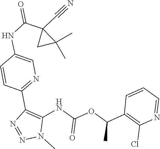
C1(C(OC(NC2=C(C3=NC=C(NC(C4(C#N)CC4(C)C)=O)C=C3)N=NN2C)=O)C)=C(Cl)N=CC=C1
